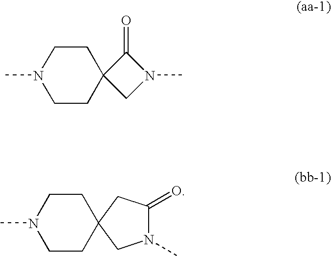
C1CC2(CCN1C)CN(C)C2=O.C1CC2(CCN1C)CN(C)C(=O)C2
